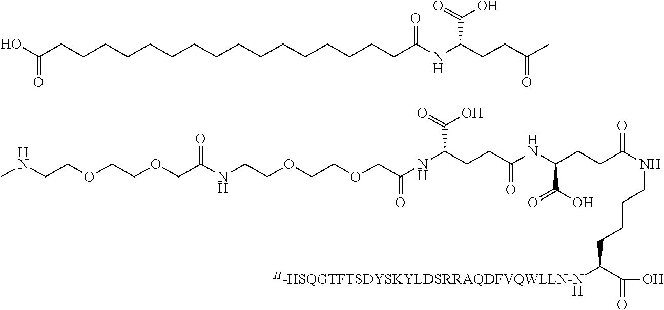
CNCCOCCOCC(NCCOCCOCC(NC(CCC(NC(CCC(NCCCCC(C(=O)O)[H-HSQGTFTSDYSKYLDSRRAQDFVQWLLN-N])=O)C(O)=O)=O)C(=O)O)=O)=O.[H].OC(CCCCCCCCCCCCCCCCC(NC(CCC(C)=O)C(O)=O)=O)=O
